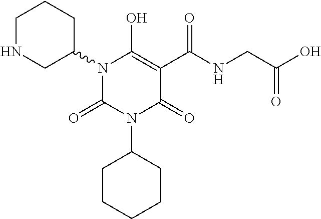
C1NCC(N2C(=O)N(C3CCCCC3)C(=O)C(C(NCC(O)=O)=O)=C2O)CC1
